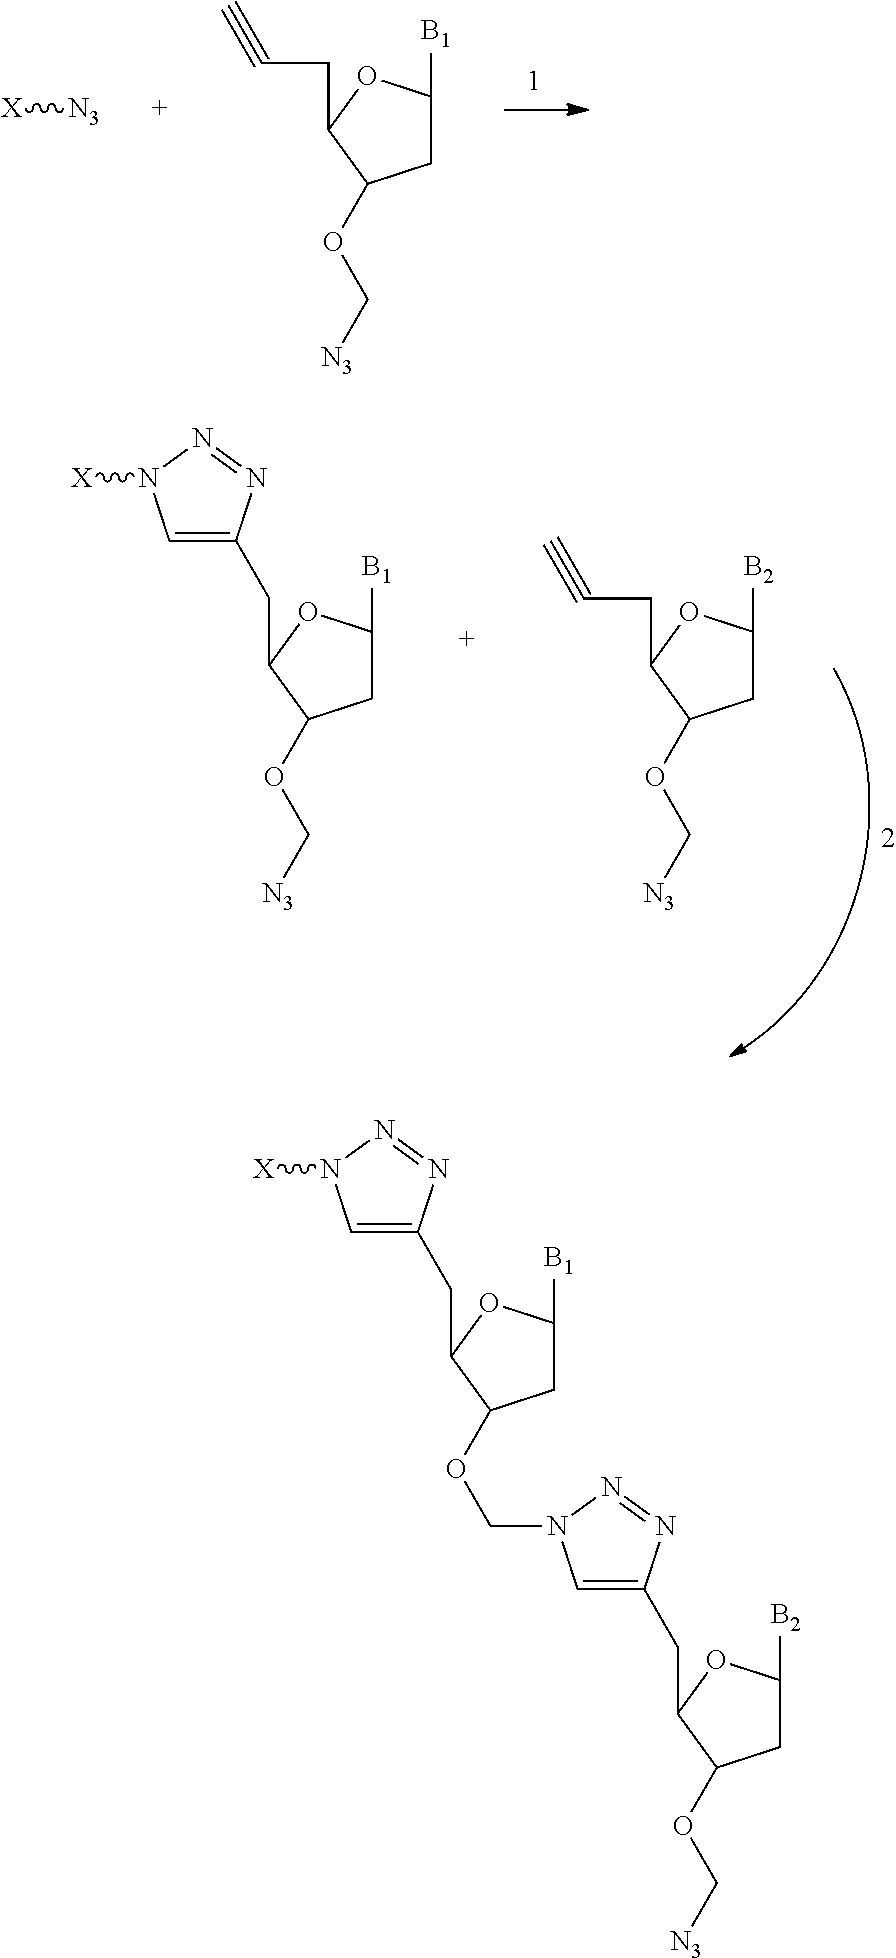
C(CC1C(OC[N3])CC([B1])O1)#C.[X][N3].C(C1C(OC[N3])CC([B1])O1)C1=CN([X])N=N1.C(C1C(OC[N3])CC([B2])O1)C#C.C(C1C(OCN2C=C(CC3C(OC[N3])CC([B2])O3)N=N2)CC([B1])O1)C1=CN([X])N=N1
